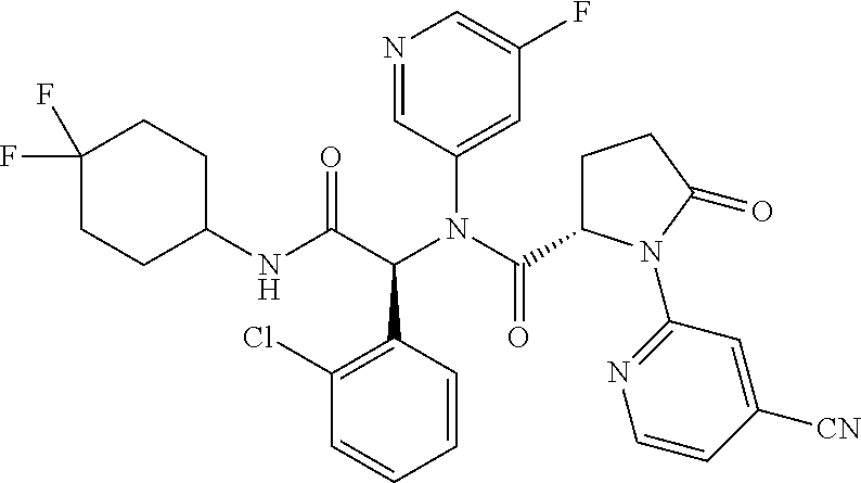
C1(NC(C(N(C(=O)C2CCC(=O)N2C2=NC=CC([CN])=C2)C2=CC(F)=CN=C2)C2=C(Cl)C=CC=C2)=O)CCC(F)(F)CC1
